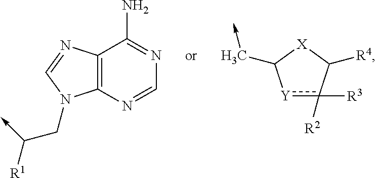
C12=C(N=CN=C1N)N(CC(->C)[R1])C=N2.[Y]1c([R2])([R3])C([R4])[X]C1C->C
